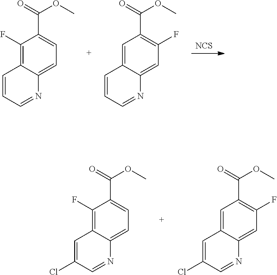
C1(F)=C2C(=CC=C1C(OC)=O)N=CC(Cl)=C2.C1=C2C(=CC(F)=C1C(OC)=O)N=CC(Cl)=C2.[NCS].C1(F)=C2C(=CC=C1C(OC)=O)N=CC=C2.C1=C2C(=CC(F)=C1C(OC)=O)N=CC=C2
